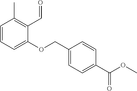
C1(OCC2=CC=C(C(OC)=O)C=C2)=CC=CC(C)=C1C=O
